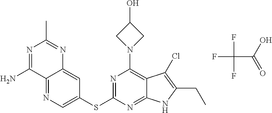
C12=NC=C(SC3=NC(N4CC(O)C4)=C4C(=N3)NC(CC)=C4Cl)C=C1N=C(C)N=C2N.FC(C(O)=O)(F)F
